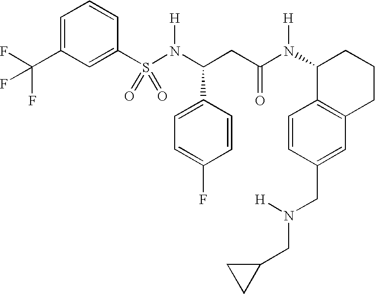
S(N(C(CC(N(C1C2=C(CCC1)C=C(CN([H])CC1CC1)C=C2)[H])=O)C1=CC=C(F)C=C1)[H])(=O)(=O)C1=CC(C(F)(F)F)=CC=C1
